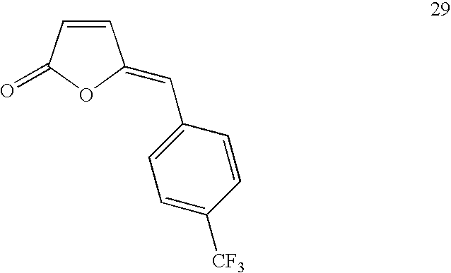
C1=CC(=O)OC1=CC1=CC=C([CF3])C=C1
